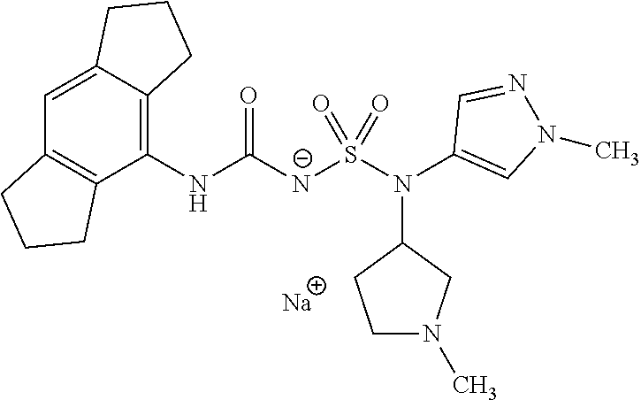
C1(NC([N-]S(N(C2=CN(C)N=C2)C2CCN(C)C2)(=O)=O)=O)=C2C(=CC3=C1CCC3)CCC2.[Na]
